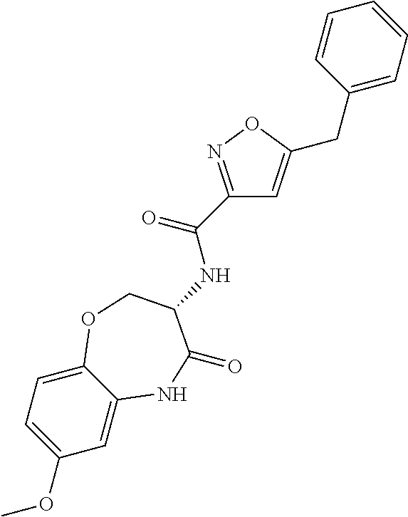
C1=C2C(=CC=C1OC)OCC(NC(C1=NOC(CC3=CC=CC=C3)=C1)=O)C(=O)N2
